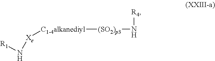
[Xe]([C1-4alkanediyl][(SO2)p3]N[R4])N[R1]
